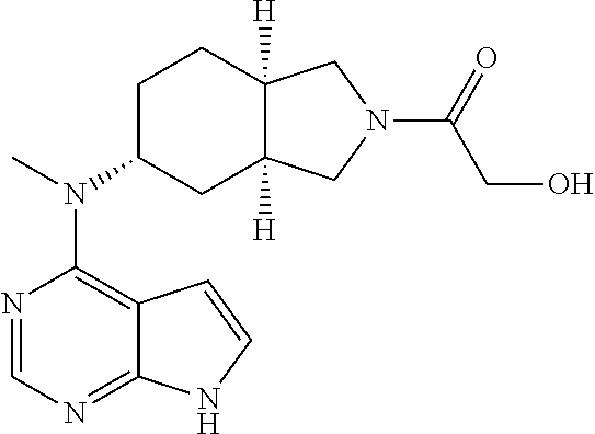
N1=CN=C2C(=C1N(C1CCC3([H])C([H])(C1)CN(C(=O)CO)C3)C)C=CN2
